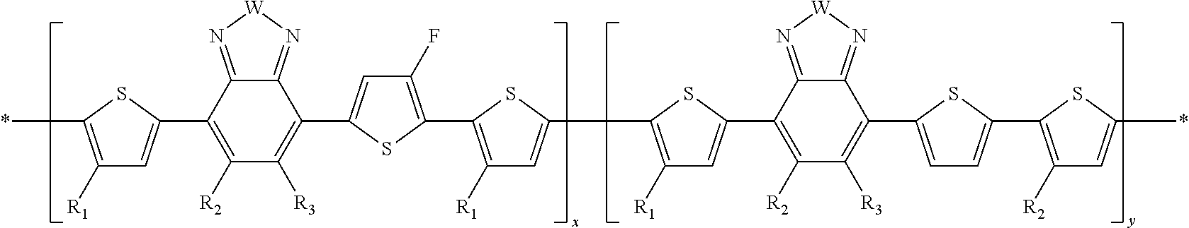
C1([R1])=C(*)SC(C2=C([R2])C([R3])=C(C3=CC(F)=C(C4=C([R1])C=C(C5=C([R1])C=C(C6=C([R2])C([R3])=C(C7=CC=C(C8=C([R2])C=C(*)S8)S7)C7=N[W]N=C67)S5)S4)S3)C3=N[W]N=C23)=C1
